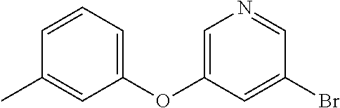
C1=CC=C(OC2=CN=CC(Br)=C2)C=C1C
